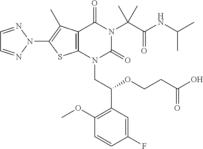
C12=C(N(CC(C3=C(OC)C=CC(F)=C3)OCCC(O)=O)C(=O)N(C(C(NC(C)C)=O)(C)C)C1=O)SC(N1N=CC=N1)=C2C
